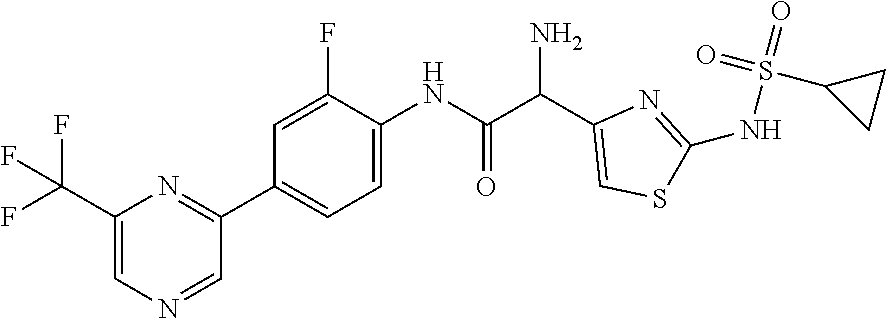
C1(C2=NC(C(F)(F)F)=CN=C2)=CC=C(NC(C(C2=CSC(NS(=O)(=O)C3CC3)=N2)N)=O)C(F)=C1
